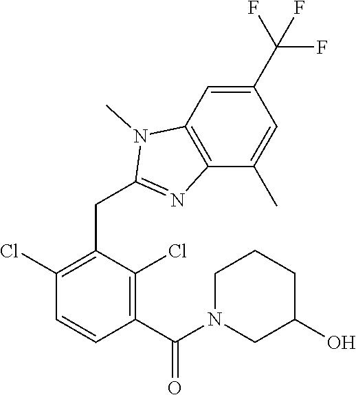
C1(Cl)=C(CC2=NC3=C(C=C(C(F)(F)F)C=C3C)N2C)C(Cl)=C(C(=O)N2CC(O)CCC2)C=C1
